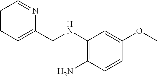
C1(CNC2=C(N)C=CC(OC)=C2)=CC=CC=N1
